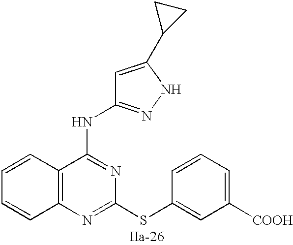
C12=C(N=C(SC3=CC([COOH])=CC=C3)N=C1NC1=NNC(C3CC3)=C1)C=CC=C2
